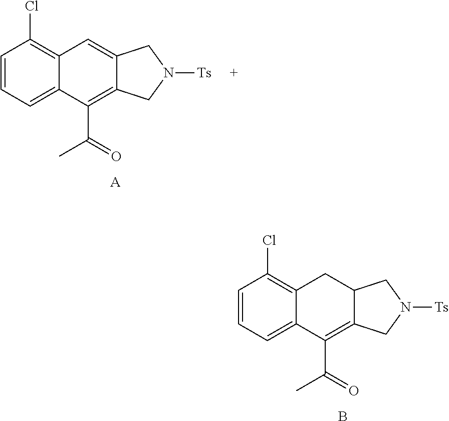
C1=CC=C2C(=C1Cl)C=C1C(=C2C(=O)C)CN([Ts])C1.[A].C1=CC=C2C(=C1Cl)CC1C(=C2C(=O)C)CN([Ts])C1.B
